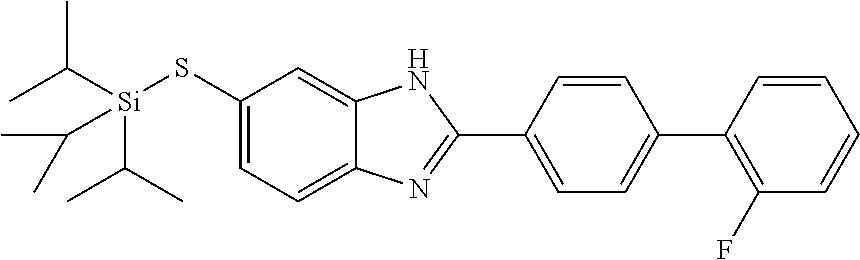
C1(S[Si](C(C)C)(C(C)C)C(C)C)=CC=C2C(=C1)NC(C1=CC=C(C3=C(F)C=CC=C3)C=C1)=N2
